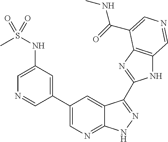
CS(NC1=CN=CC(C2=CN=C3C(=C2)C(C2=NC4=C(N2)C=NC=C4C(=O)NC)=NN3)=C1)(=O)=O
